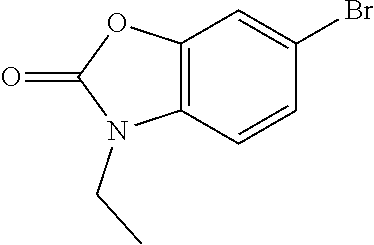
C12=C(C=CC(Br)=C1)N(CC)C(=O)O2
